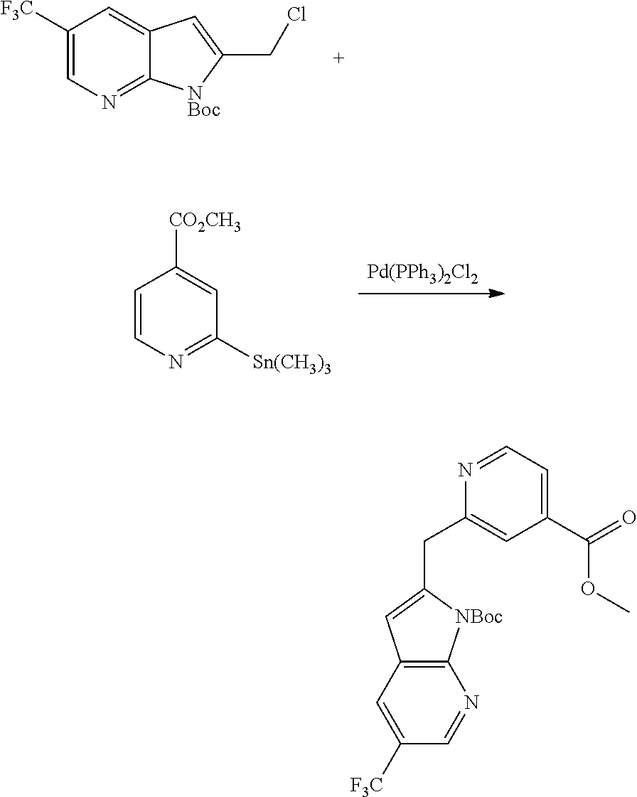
C1([F3C])=CN=C2C(=C1)C=C(CCl)[NBoc]2.[Pd(PPh3)2Cl2].C1=CN=C([Sn(CH3)3])C=C1[CO2CH3].C1(CC2=CC(C(=O)OC)=CC=N2)=CC2=C([NBoc]1)N=CC([F3C])=C2
